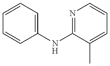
C1=CC=C(NC2=NC=CC=C2C)C=C1
